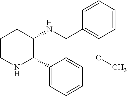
C1(C2C(NCC3=C(OC)C=CC=C3)CCCN2)=CC=CC=C1
